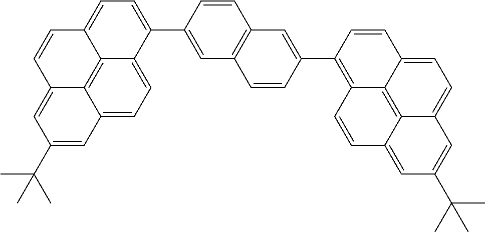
C12=CC=C3C4=C1C(=CC(C(C)(C)C)=C2)C=CC4=CC=C3C1=CC2=C(C=C1)C=C(C1=C3C4=C5C(=CC=C4C=C1)C=C(C(C)(C)C)C=C5C=C3)C=C2
